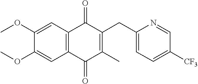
C1(OC)=CC2=C(C=C1OC)C(=O)C(CC1=CC=C([CF3])C=N1)=C(C)C2=O
